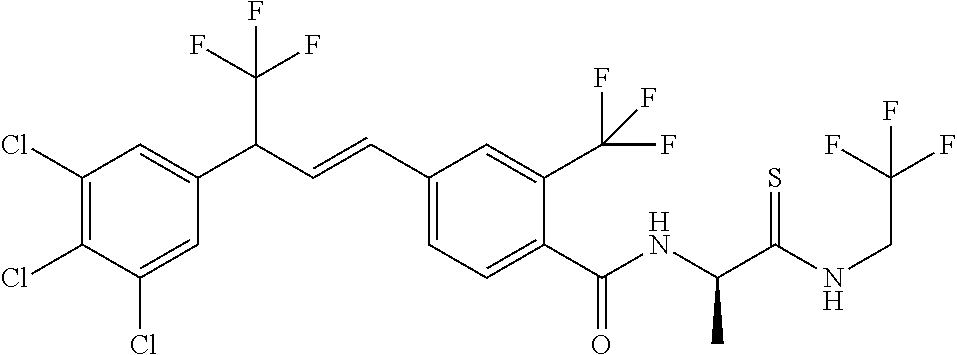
C1(Cl)=C(Cl)C=C(C(C=CC2=CC=C(C(NC(C(NCC(F)(F)F)=S)C)=O)C(C(F)(F)F)=C2)C(F)(F)F)C=C1Cl
